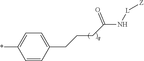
C1(CCCC(N[L][Z])=O)=CC=C(*)C=C1
